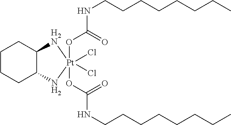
C1CCC2C(C1)[H2N][Pt](Cl)(Cl)(OC(NCCCCCCCC)=O)(OC(NCCCCCCCC)=O)N2
